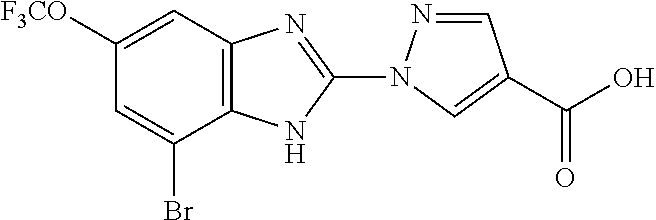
C1=NN(C2=NC3=C(N2)C(Br)=CC([F3CO])=C3)C=C1C(O)=O
